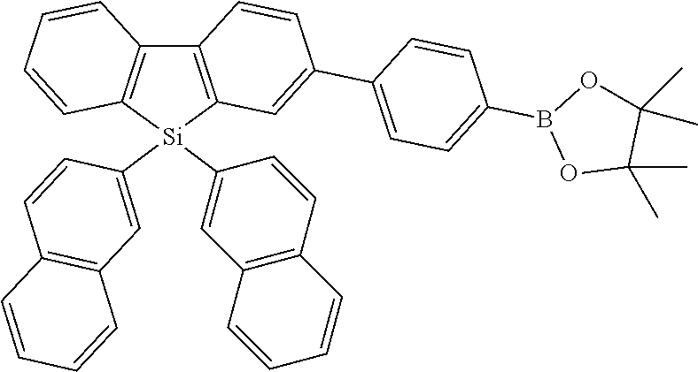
C12=C([Si](C3=CC4=C(C=C3)C=CC=C4)(C3=CC4=C(C=C3)C=CC=C4)C3=C1C=CC(C1=CC=C(B4OC(C)(C)C(C)(C)O4)C=C1)=C3)C=CC=C2
